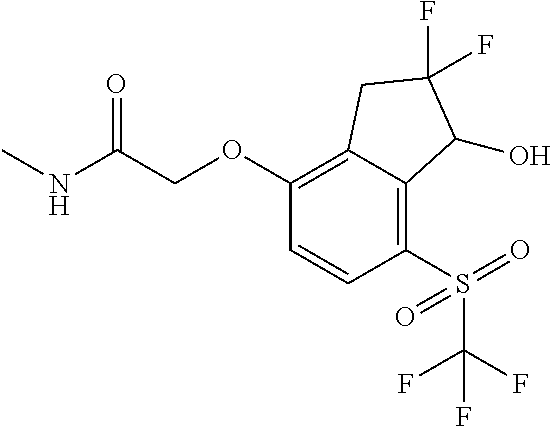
C1(OCC(NC)=O)=C2C(=C(S(C(F)(F)F)(=O)=O)C=C1)C(O)C(F)(F)C2
